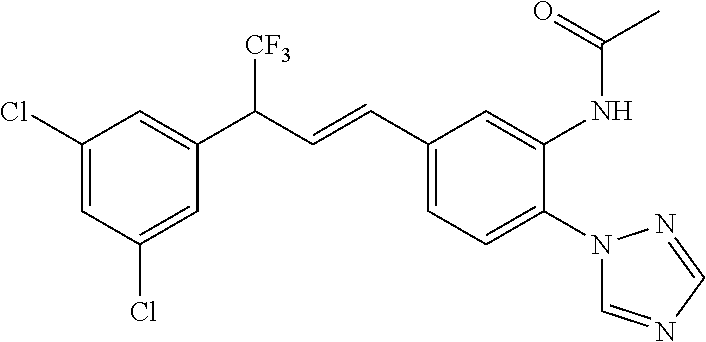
C1(Cl)=CC(Cl)=CC(C(C=CC2=CC=C(N3C=NC=N3)C(NC(C)=O)=C2)[CF3])=C1
